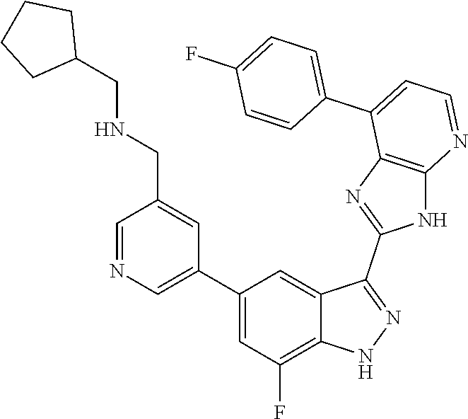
C1=NC=C(C2=CC(F)=C3C(=C2)C(C2=NC4=C(N2)N=CC=C4C2=CC=C(F)C=C2)=NN3)C=C1CNCC1CCCC1
